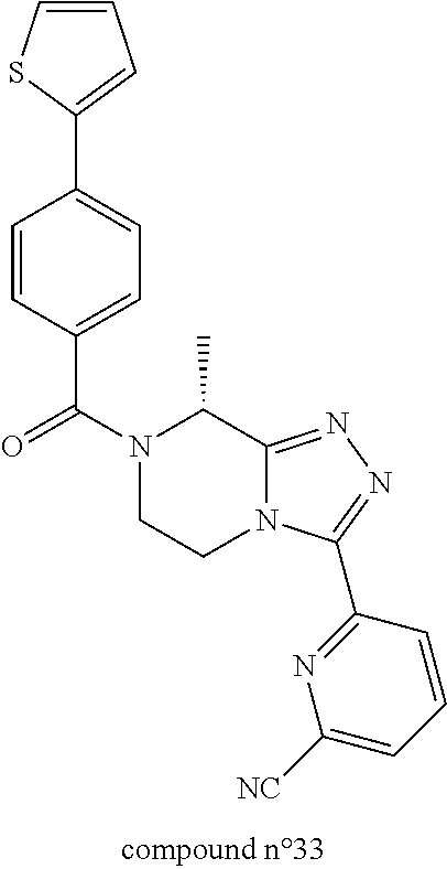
C1CN2C(=NN=C2C2=NC([NC])=CC=C2)C(C)N1C(C1=CC=C(C2=CC=CS2)C=C1)=O
